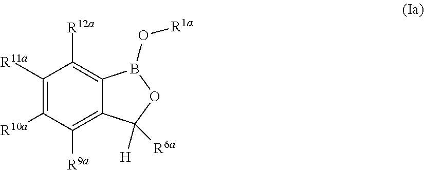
C1([R11a])=C([R10a])C([R9a])=C2C(=C1[R12a])B(O[R1a])OC2([R6a])[H]
